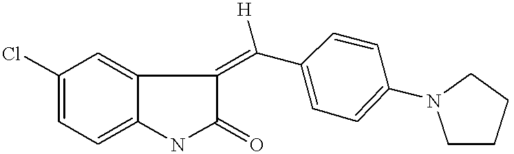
C1(Cl)=CC=C2C(=C1)C(=C(C1=CC=C(N3CCCC3)C=C1)[H])C(=O)N2
